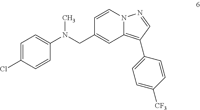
C1=CN2C(=C(C3=CC=C([CF3])C=C3)C=N2)C=C1CN(C1=CC=C(Cl)C=C1)C
